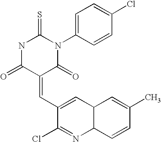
N1C(=O)C(=CC2=CC3C(N=C2Cl)C=CC(C)=C3)C(=O)N(C2=CC=C(Cl)C=C2)C1=S
